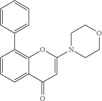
C1=CC=C2C(=C1C1=CC=CC=C1)OC(N1CCOCC1)=CC2=O
